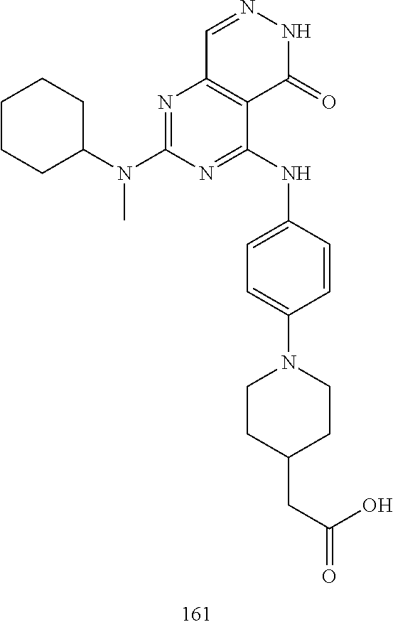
C1=NNC(=O)C2=C1N=C(N(C1CCCCC1)C)N=C2NC1=CC=C(N2CCC(CC(=O)O)CC2)C=C1
